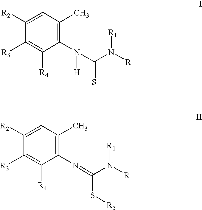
C1=C([R2])C([R3])=C([R4])C(N([H])C(N([R])[R1])=S)=C1C.C1=C([R2])C([R3])=C([R4])C(N=C(N([R])[R1])S[R5])=C1C
